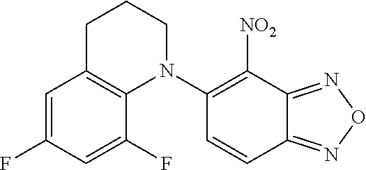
C1=C(F)C=C(F)C2=C1CCCN2C1=C([NO2])C2=NON=C2C=C1
